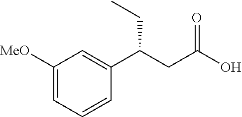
C1([MeO])=CC=CC(C(CC(O)=O)CC)=C1
